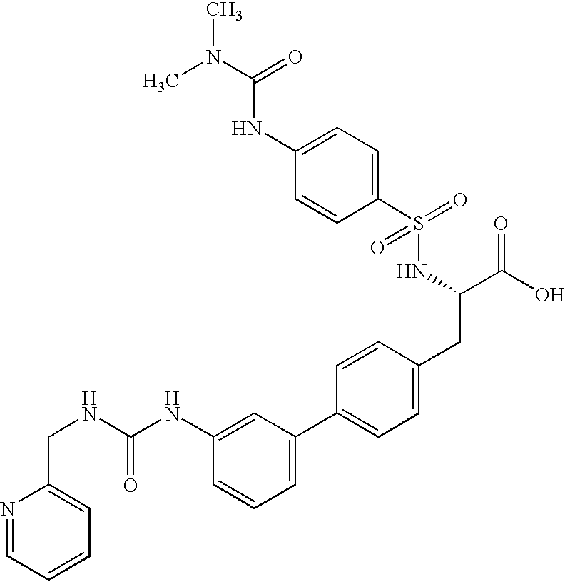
N1=CC=CC=C1CNC(NC1=CC(C2=CC=C(CC(C(O)=O)NS(=O)(=O)C3=CC=C(NC(N(C)C)=O)C=C3)C=C2)=CC=C1)=O
